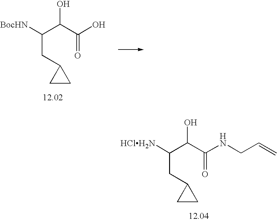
C(C(C(NCC=C)=O)O)([HClH2N])CC1CC1.C(C(C(O)=O)O)([BocHN])CC1CC1
